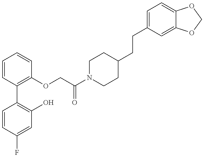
C1=CC(F)=CC(O)=C1C1=C(OCC(N2CCC(CCC3=CC=C4C(=C3)OCO4)CC2)=O)C=CC=C1
